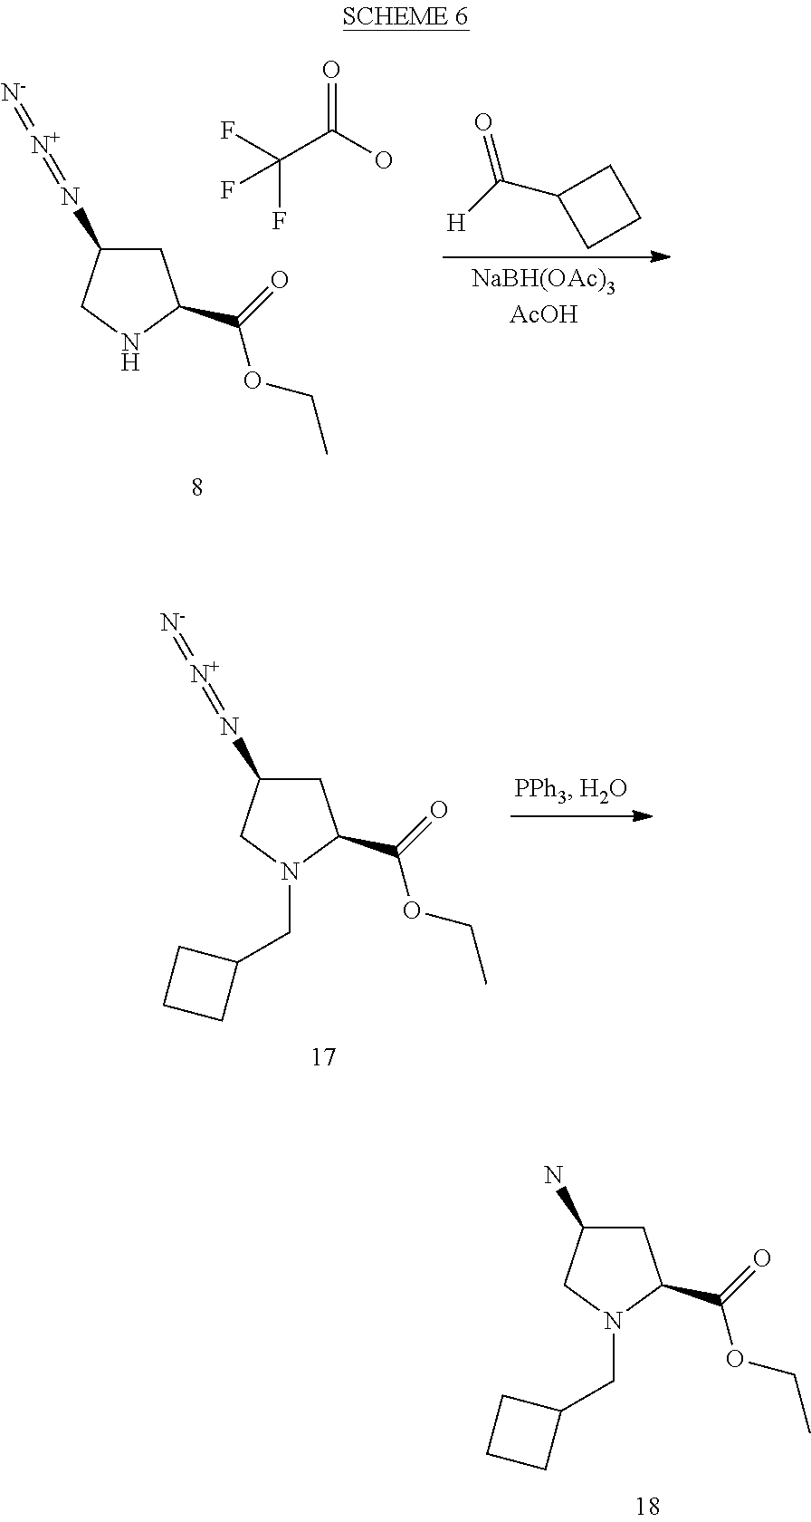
C1C(N)CN(CC2CCC2)C1C(=O)OCC.C1C(N=[N+]=[N-])CN(CC2CCC2)C1C(=O)OCC.C(C(F)(F)F)(O)=O.C1C(N=[N+]=[N-])CNC1C(=O)OCC.[H]C(=O)C1CCC1
